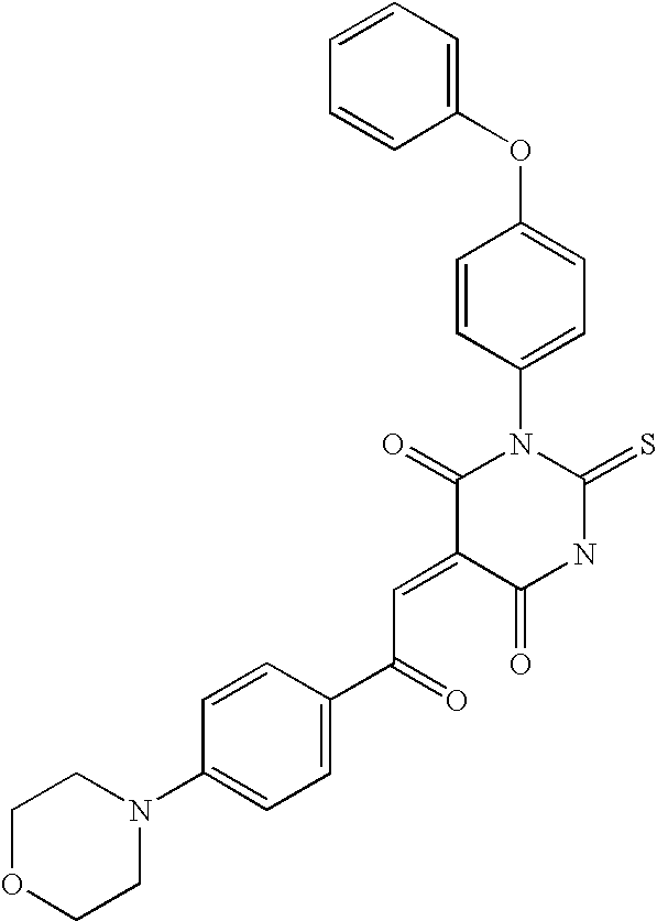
C1=CC=CC(OC2=CC=C(N3C(=O)C(=CC(C4=CC=C(N5CCOCC5)C=C4)=O)C(=O)NC3=S)C=C2)=C1
